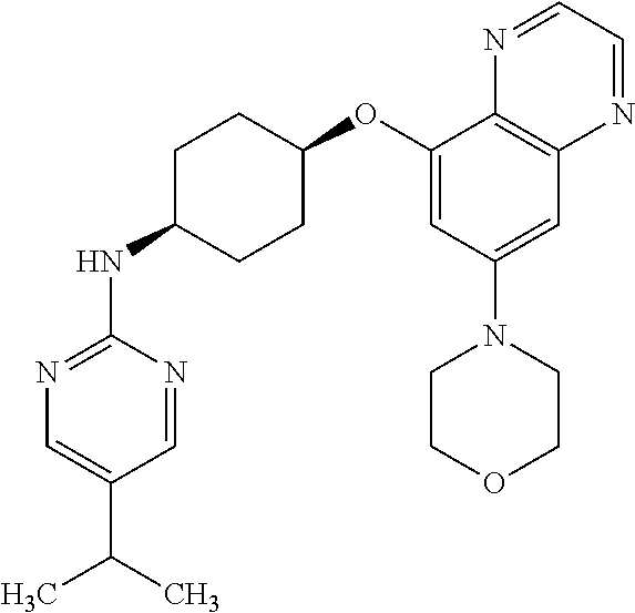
C1=NC(NC2CCC(OC3=CC(N4CCOCC4)=CC4=C3N=CC=N4)CC2)=NC=C1C(C)C
